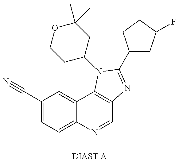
C1(C#N)=CC=C2C(=C1)C1=C(C=N2)N=C(C2CC(F)CC2)N1C1CC(C)(C)OCC1.[DIAST A]
